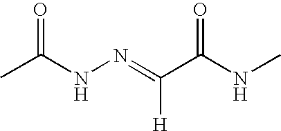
CC(NN=C(C(NC)=O)[H])=O
